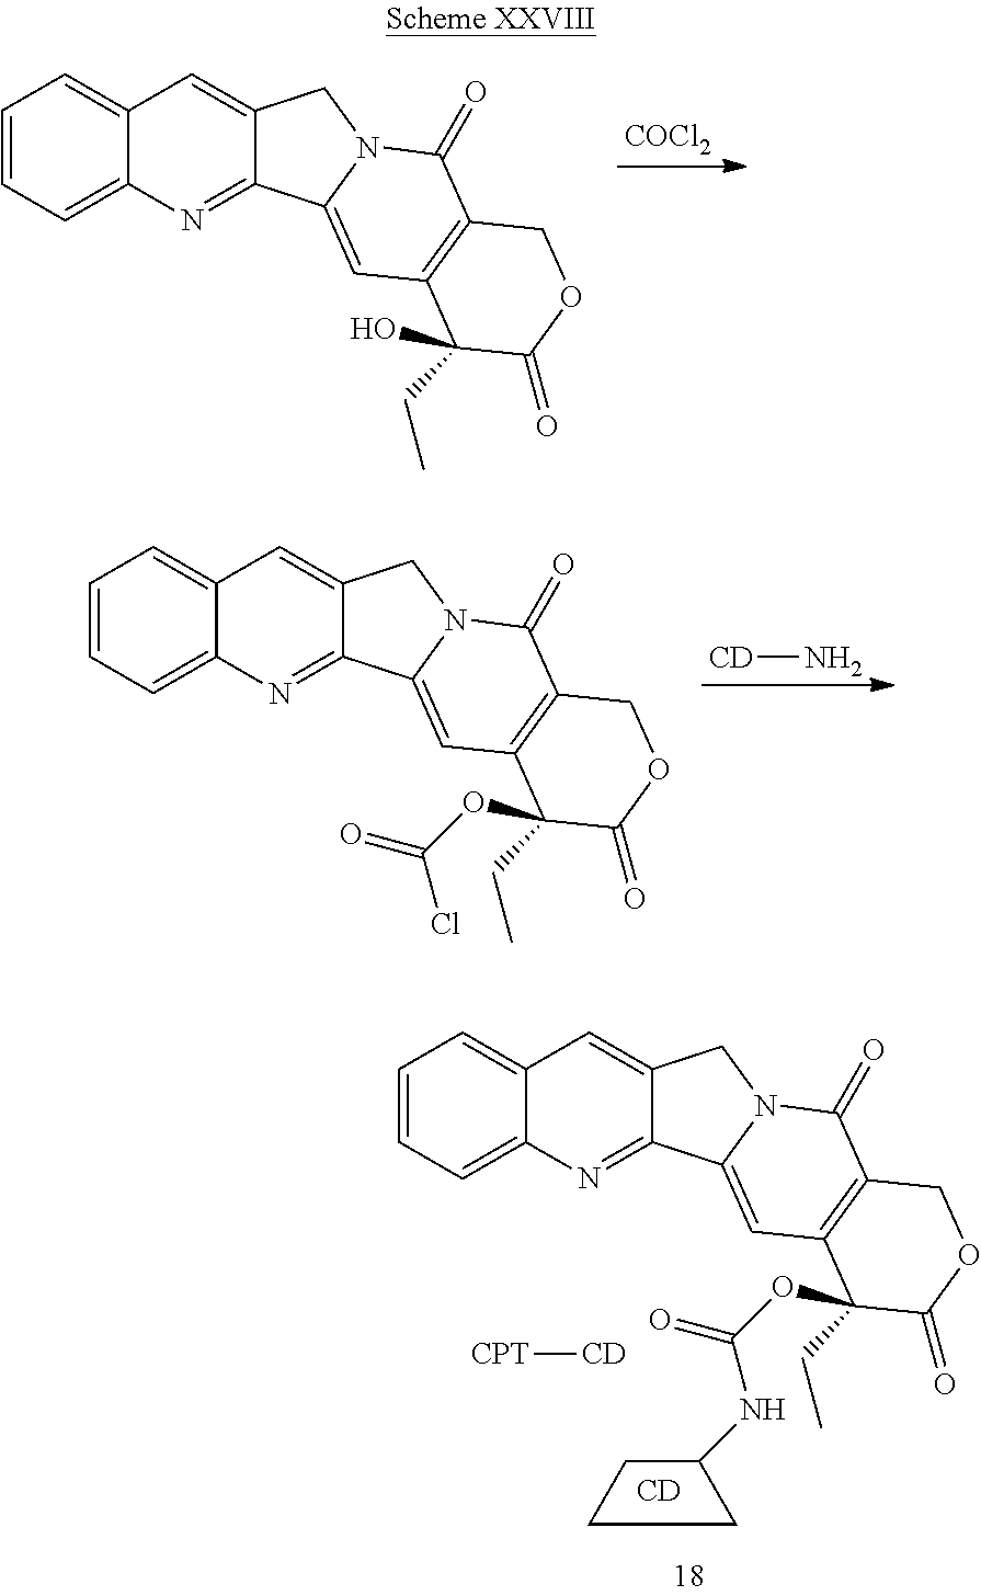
C1=CC=C2C(=C1)C=C1C(=N2)C2=CC3=C(C(=O)N2C1)COC(=O)C3(CC)O.[COCl2].C1=CC=C2C(=C1)C=C1C(=N2)C2=CC3=C(C(=O)N2C1)COC(=O)C3(CC)OC(=O)Cl.[CD]N.C1=CC=C2C(=C1)C=C1C(=N2)C2=CC3=C(C(=O)N2C1)COC(=O)C3(CC)OC(=O)NC1CCC1.[CD].[CPT][CD]
